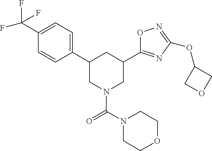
C1(C(F)(F)F)=CC=C(C2CN(C(=O)N3CCOCC3)CC(C3=NC(OC4COC4)=NO3)C2)C=C1
